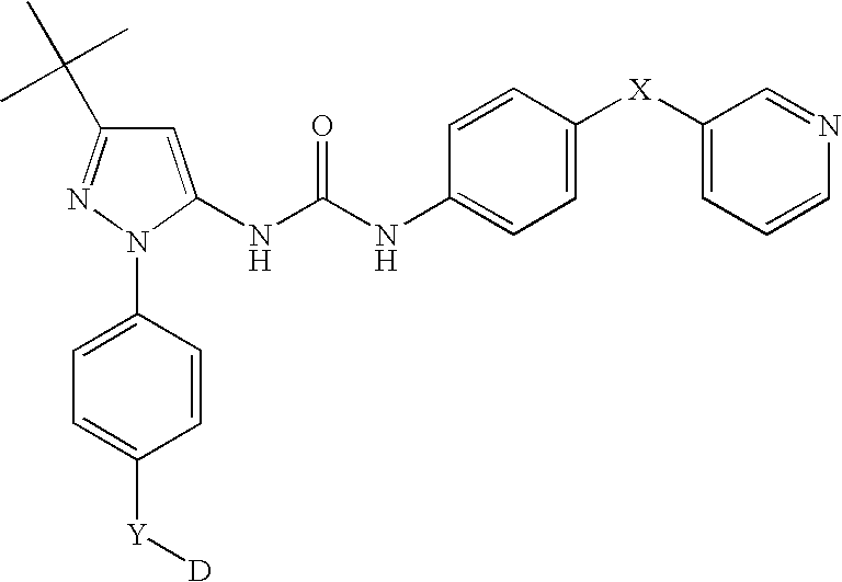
C1=C(NC(NC2=CC=C([X]C3=CC=CN=C3)C=C2)=O)N(C2=CC=C([Y][D])C=C2)N=C1C(C)(C)C
